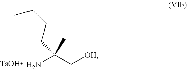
NC(C)(C[OH])CCCC
